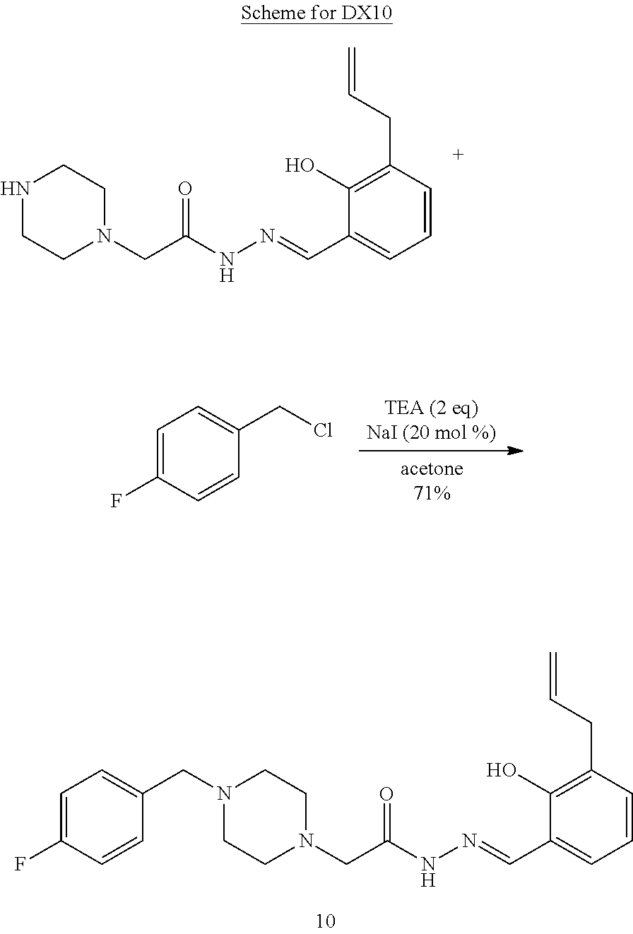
C1CN(CC(NN=CC2=CC=CC(CC=C)=C2O)=O)CCN1CC1=CC=C(F)C=C1.C1=C(F)C=CC(CCl)=C1.C1CN(CC(NN=CC2=CC=CC(CC=C)=C2O)=O)CCN1
